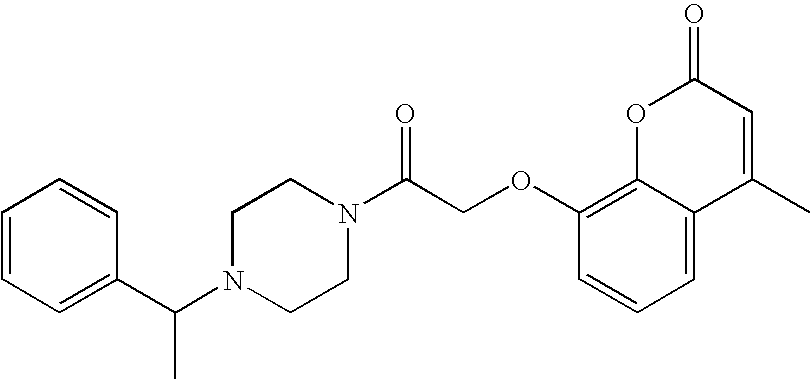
C1=C(C(N2CCN(C(=O)COC3=C4C(=CC=C3)C(C)=CC(=O)O4)CC2)C)C=CC=C1
